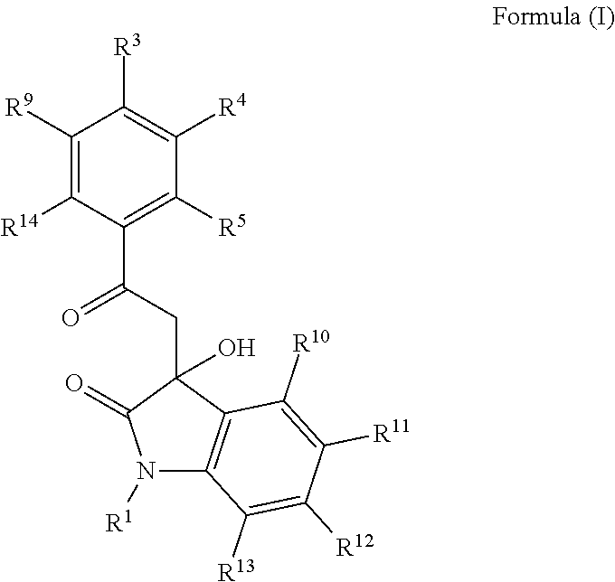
C1([R9])=C([R14])C(C(CC2(O)C3=C(N([R1])C2=O)C([R13])=C([R12])C([R11])=C3[R10])=O)=C([R5])C([R4])=C1[R3]
